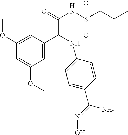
C1=C(OC)C=C(OC)C=C1C(NC1=CC=C(C(=NO)N)C=C1)C(NS(CCC)(=O)=O)=O
